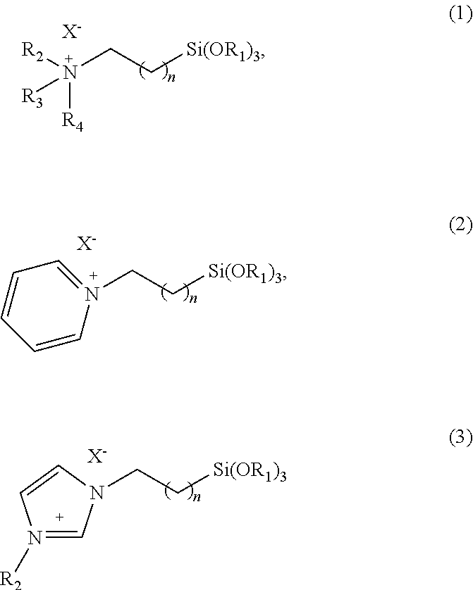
N(CC[Si(OR1)3])([R4])([R2])[R3].[X-].N1(CC[Si(OR1)3])=CC=CC=C1.[X-].C(C[Si(OR1)3])N1C=N([R2])C=C1.[X-]
